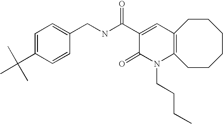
C1=C(C(C)(C)C)C=CC(CNC(C2=CC3=C(N(CCCC)C2=O)CCCCCC3)=O)=C1
